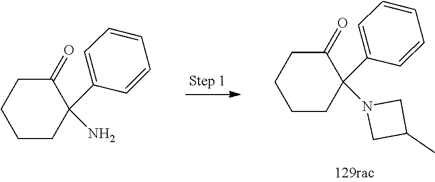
C1=CC=CC=C1C1(N)CCCCC1=O.C1=CC=CC=C1C1(N2CC(C)C2)CCCCC1=O
